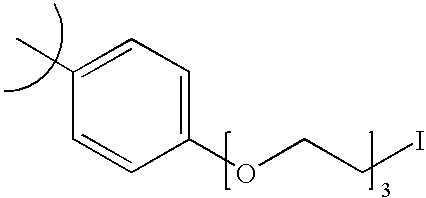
ICCOC1=CC=C(C)C=C1
